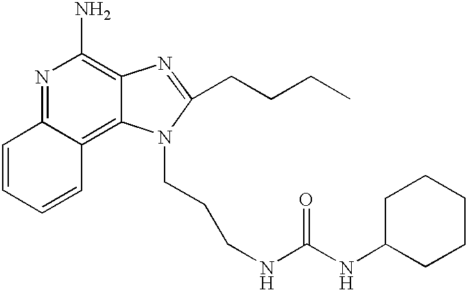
N1=C2C(=C3C(=C1N)N=C(CCCC)N3CCCNC(NC1CCCCC1)=O)C=CC=C2
